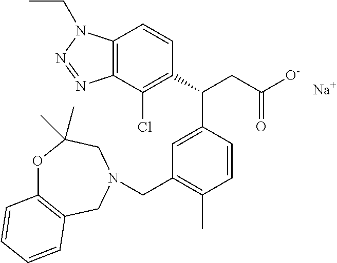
C1(C(CC([O-])=O)C2=CC(CN3CC4=C(OC(C)(C)C3)C=CC=C4)=C(C)C=C2)=C(Cl)C2=C(C=C1)N(CC)N=N2.[Na]
